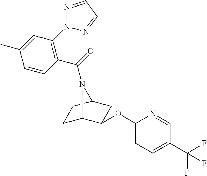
C1=CC(C(=O)N2C3CCC2CC3OC2=CC=C(C(F)(F)F)C=N2)=C(N2N=CC=N2)C=C1C
